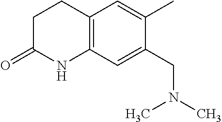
C1CC(=O)NC2=C1C=C(C)C(CN(C)C)=C2
